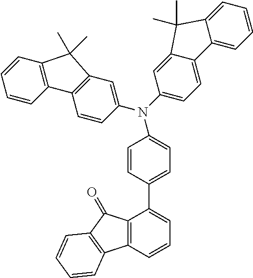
C12=C(C=CC=C1C1=CC=C(N(C3=CC4=C(C=C3)C3=C(C=CC=C3)C4(C)C)C3=CC=C4C(=C3)C(C)(C)C3=CC=CC=C43)C=C1)C1=C(C2=O)C=CC=C1
